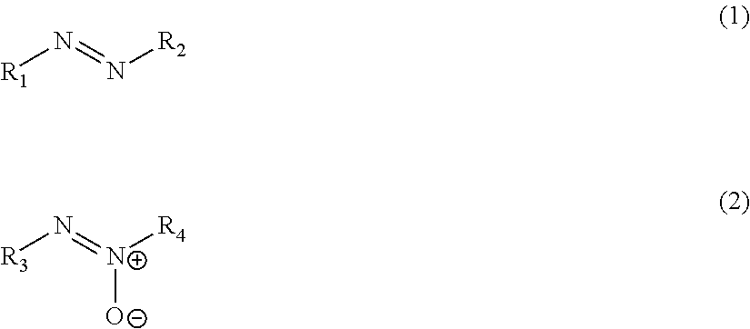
[R1]N=N[R2].[R3]N=[N+]([R4])[O-]
